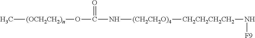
[(OCH2CH2)n](OC(N[(CH2CH2O)4][CH2CH2CH2CH2]N[F9])=O)C
